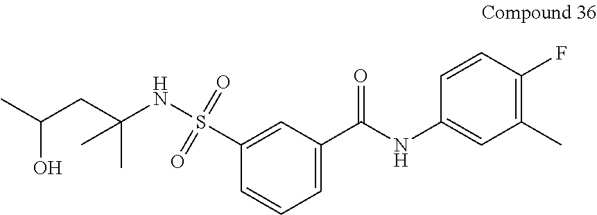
C(CC(NS(C1=CC(C(NC2=CC(C)=C(F)C=C2)=O)=CC=C1)(=O)=O)(C)C)(C)O
